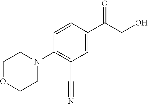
C1=CC(C(CO)=O)=CC(C#N)=C1N1CCOCC1
